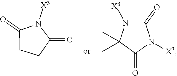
C1(=O)CCC(=O)N1[X3].N1([X3])C(C)(C)C(=O)N([X3])C1=O
